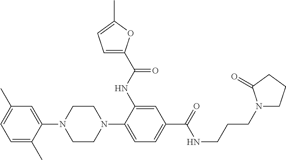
C1(N2CCN(C3=CC=C(C(NCCCN4CCCC4=O)=O)C=C3NC(=O)C3=CC=C(C)O3)CC2)=CC(C)=CC=C1C
